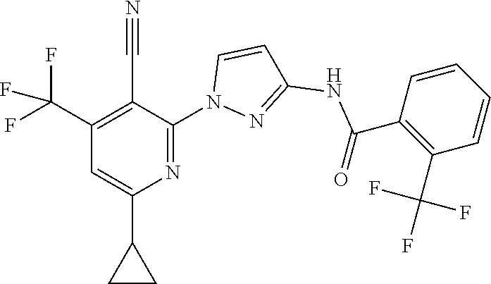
C(=O)(NC1=NN(C2=NC(C3CC3)=CC(C(F)(F)F)=C2C#N)C=C1)C1=C(C(F)(F)F)C=CC=C1
